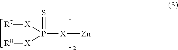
[R7][X]P([X][R8])(=S)[X][Zn]
